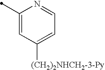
C1(C)=CC([(CH2)2NHCH2-3-Py])=CC=N1
